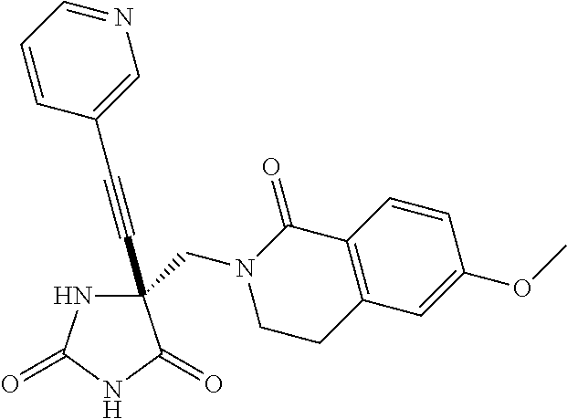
C(#CC1(CN2CCC3=C(C2=O)C=CC(OC)=C3)NC(=O)NC1=O)C1=CN=CC=C1
